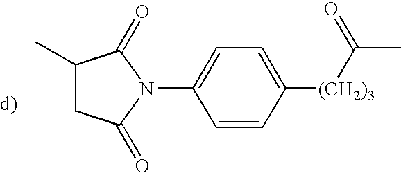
C1(C)CC(=O)N(C2=CC=C([(CH2)3]C(=O)C)C=C2)C1=O
